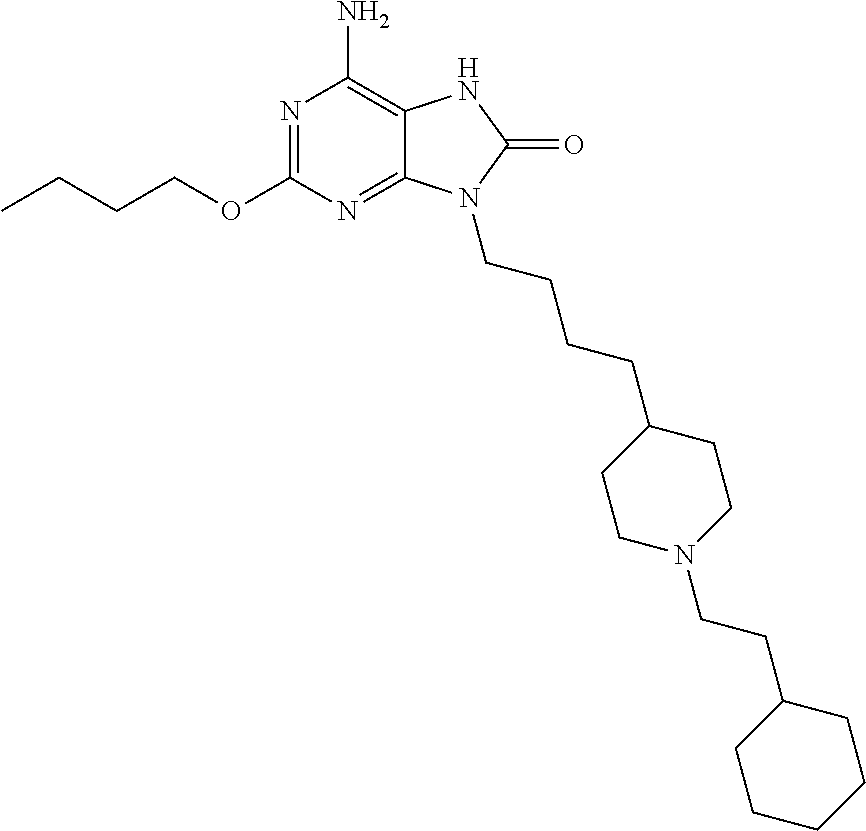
N1=C(OCCCC)N=C2C(=C1N)NC(=O)N2CCCCC1CCN(CCC2CCCCC2)CC1
